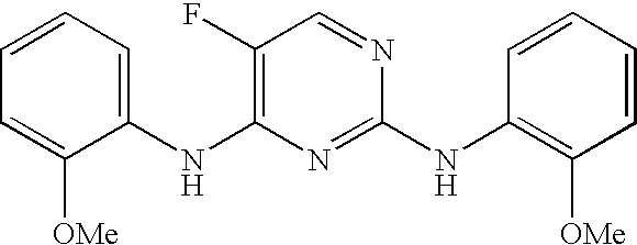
C1=C([OMe])C(NC2=C(F)C=NC(NC3=C([OMe])C=CC=C3)=N2)=CC=C1
